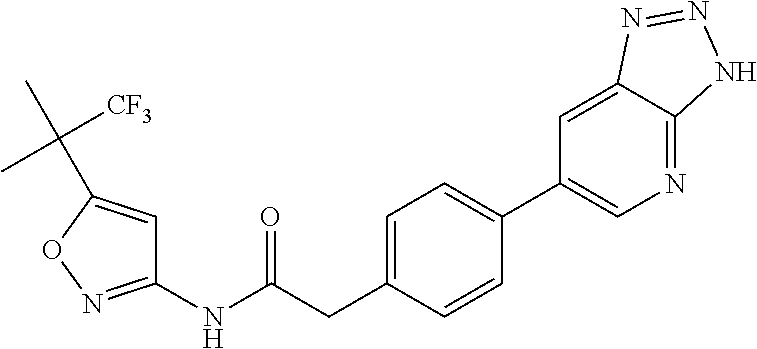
C1=C(CC(NC2=NOC(C(C)([CF3])C)=C2)=O)C=CC(C2=CN=C3C(=C2)N=NN3)=C1
